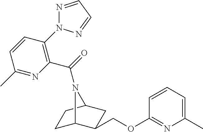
C1C2C(COC3=NC(C)=CC=C3)CC(C1)N2C(=O)C1=C(N2N=CC=N2)C=CC(C)=N1
